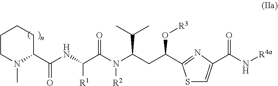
C1CN(C)C(C(NC(C(N(C(CC(O[R3])C2=NC(C(=O)N[R4a])=CS2)C(C)C)[R2])=O)[R1])=O)CC1
